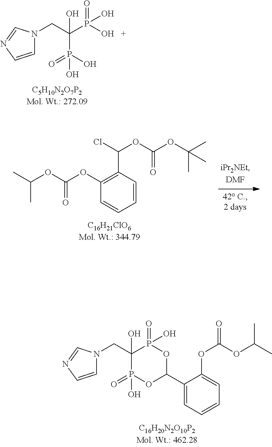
C1=CN=CN1CC(P(O)(=O)O)(P(O)(=O)O)O.C(OC(OC1=C(C(Cl)OC(OC(C)(C)C)=O)C=CC=C1)=O)(C)C.C1=CN=CN1CC1(O)P(=O)(O)OC(C2=CC=CC=C2OC(=O)OC(C)C)OP1(=O)O
